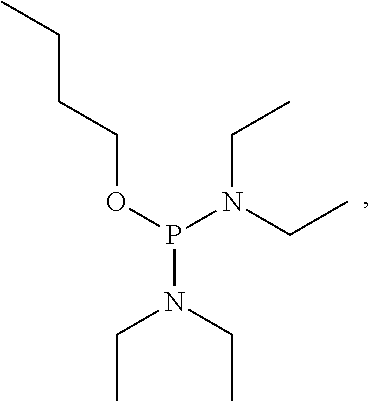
O(P(N(CC)CC)N(CC)CC)CCCC
